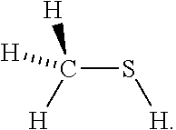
C(S[H])([H])([H])[H]
